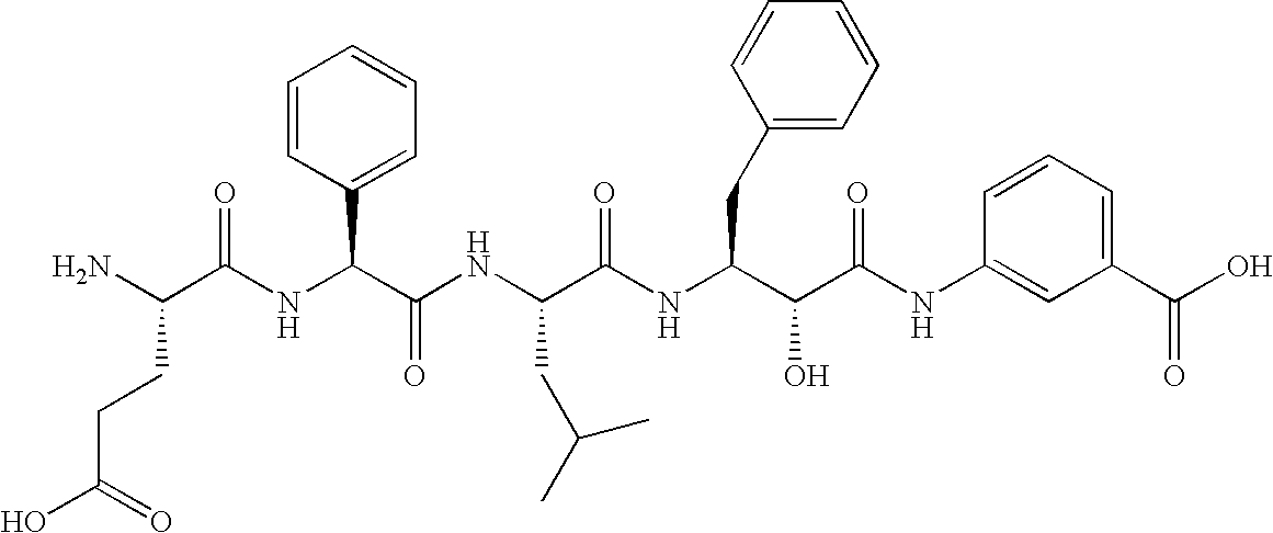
C(C(O)=O)CC(N)C(=O)NC(C1=CC=CC=C1)C(=O)NC(CC(C)C)C(=O)NC(CC1=CC=CC=C1)C(O)C(=O)NC1=CC(C(O)=O)=CC=C1
